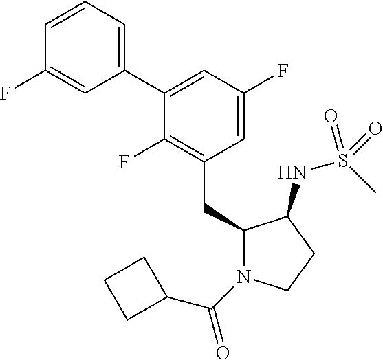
C1(CC2N(C(=O)C3CCC3)CCC2NS(C)(=O)=O)=C(F)C(C2=CC=CC(F)=C2)=CC(F)=C1
